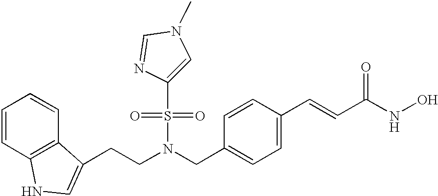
C(C1=CC=C(C=CC(NO)=O)C=C1)N(CCC1=CNC2=C1C=CC=C2)S(C1=CN(C)C=N1)(=O)=O
